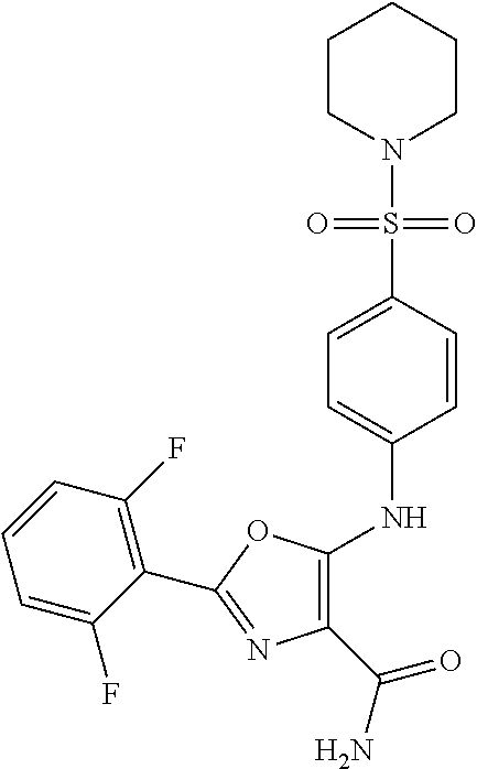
C1=C(F)C(C2=NC(C(N)=O)=C(NC3=CC=C(S(N4CCCCC4)(=O)=O)C=C3)O2)=C(F)C=C1
